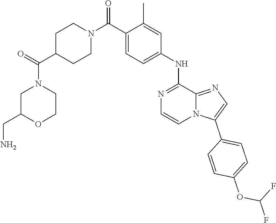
C1(NC2=CC=C(C(N3CCC(C(=O)N4CCOC(CN)C4)CC3)=O)C(C)=C2)=NC=CN2C1=NC=C2C1=CC=C(OC(F)F)C=C1
